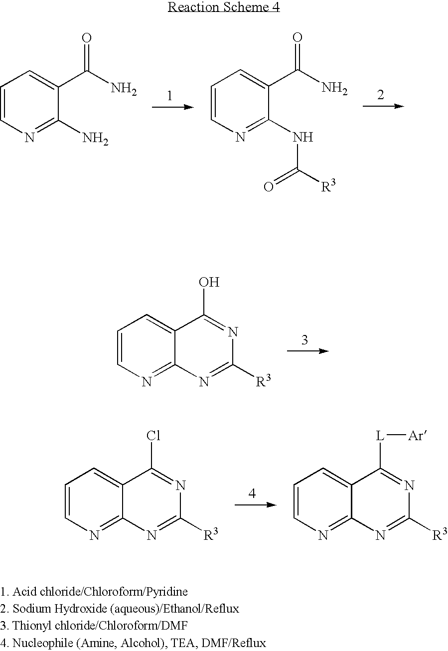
C1=CN=C(N)C(C(N)=O)=C1.C1=CN=C(NC(=O)[R3])C(C(N)=O)=C1.C1=CN=C2C(=C1)C(O)=NC([R3])=N2.C1=CN=C2C(=C1)C(Cl)=NC([R3])=N2.C1=CN=C2C(=C1)C([L][Ar])=NC([R3])=N2
